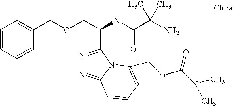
C(OCC(C1=NN=C2N1C(COC(N(C)C)=O)=CC=C2)NC(=O)C(C)(N)C)C1=CC=CC=C1
